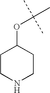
C1CNCCC1OC(C)(C)C
